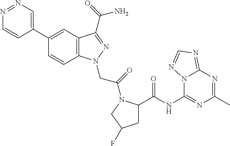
N1=NC=C(C2=CC3=C(C=C2)N(CC(=O)N2C(C(NC4=NC(C)=NC5=NC=NN45)=O)CC(F)C2)N=C3C(=O)N)C=C1
